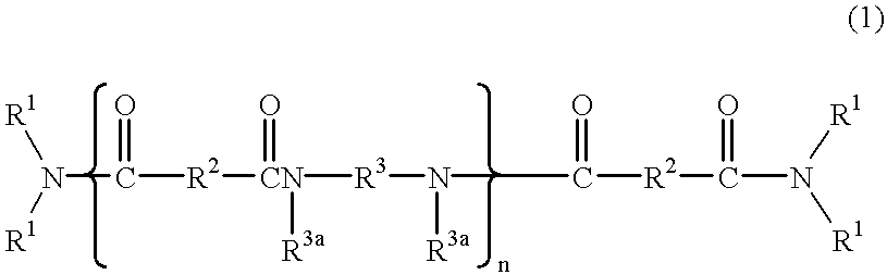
[R1]N([R1])C([R2][CN]([R3]N([R3a])C([R2]C(N([R1])[R1])=O)=O)(=O)[R3a])=O
